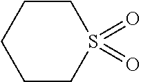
C1CS(=O)(=O)CCC1
